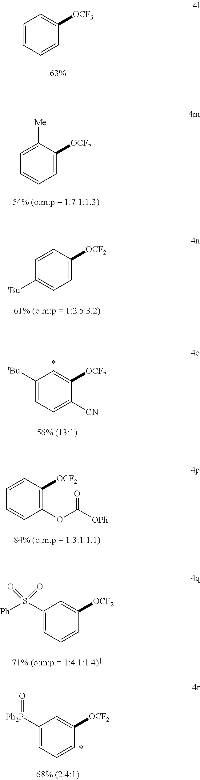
C1=CC=CC([OCF3])=C1.C1=C([Me])C([OCF2])=CC=C1.C1=CC([OCF2])=CC=C1[tBu].C1=CC([OCF2])=C(OC([OPh])=O)C=C1.C1(S([Ph])(=O)=O)=CC=CC([OCF2])=C1.C1([Ph2P]=O)=CC=CC([OCF2])=C1.C1([tBu])=CC=C([CN])C([OCF2])=C1
